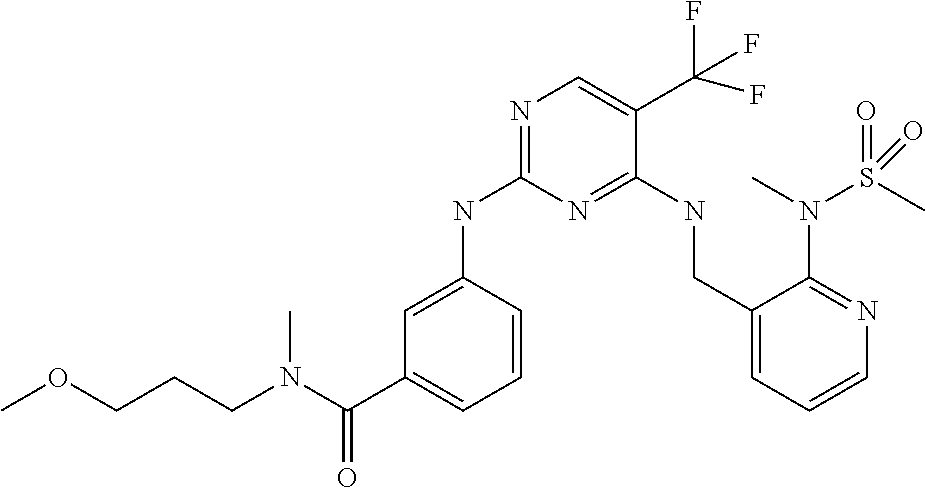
C1(NC2=NC=C(C(F)(F)F)C(NCC3=CC=CN=C3N(S(C)(=O)=O)C)=N2)=CC(C(N(CCCOC)C)=O)=CC=C1
